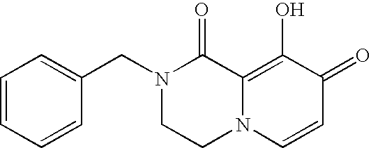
C1=CC=CC(CN2CCN3C(=C(O)C(=O)C=C3)C2=O)=C1
